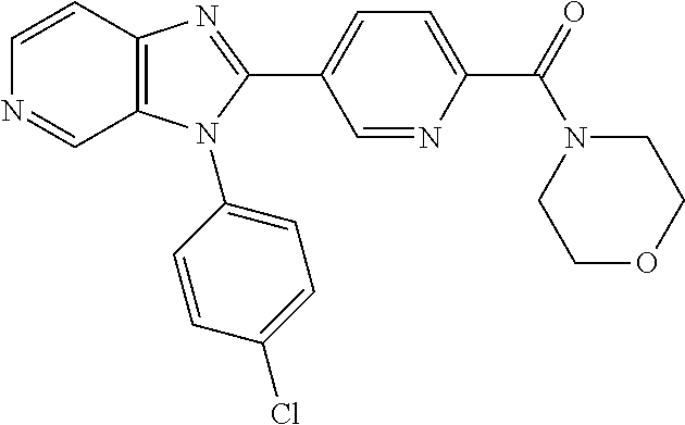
C12=C(C=CN=C1)N=C(C1=CC=C(C(N3CCOCC3)=O)N=C1)N2C1=CC=C(Cl)C=C1
